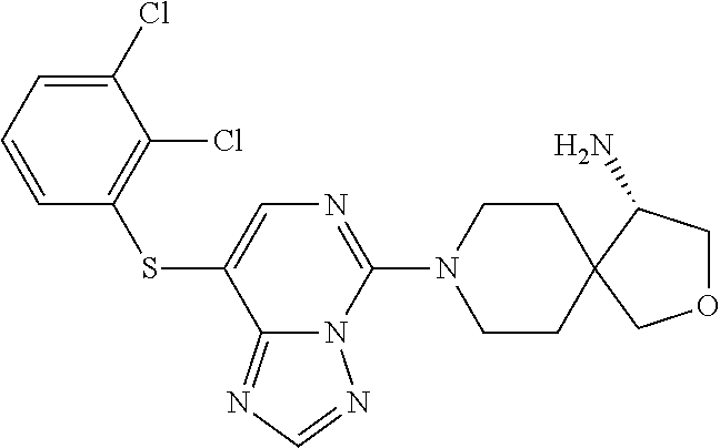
C1=CC=C(Cl)C(Cl)=C1SC1=CN=C(N2CCC3(CC2)C(N)COC3)N2C1=NC=N2
